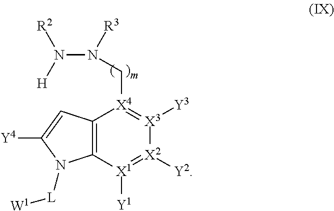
C12=C([X1]([Y1])=[X2]([Y2])[X3]([Y3])=[X4]1CN([R3])N([H])[R2])N([L][W1])C([Y4])=C2
